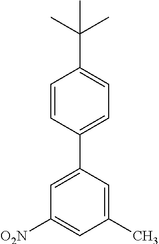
C1=CC(C2=CC([O2N])=CC(C)=C2)=CC=C1C(C)(C)C
